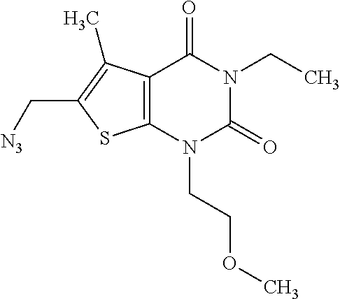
C12=C(N(CCOC)C(=O)N(CC)C1=O)SC(C[N3])=C2C
